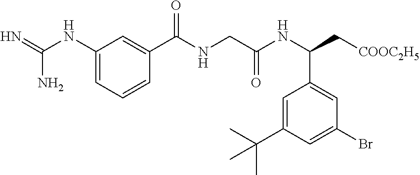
C1=C(C(C)(C)C)C=C(Br)C=C1C(NC(CNC(C1=CC(NC(=N)N)=CC=C1)=O)=O)C[COOC2H5]
